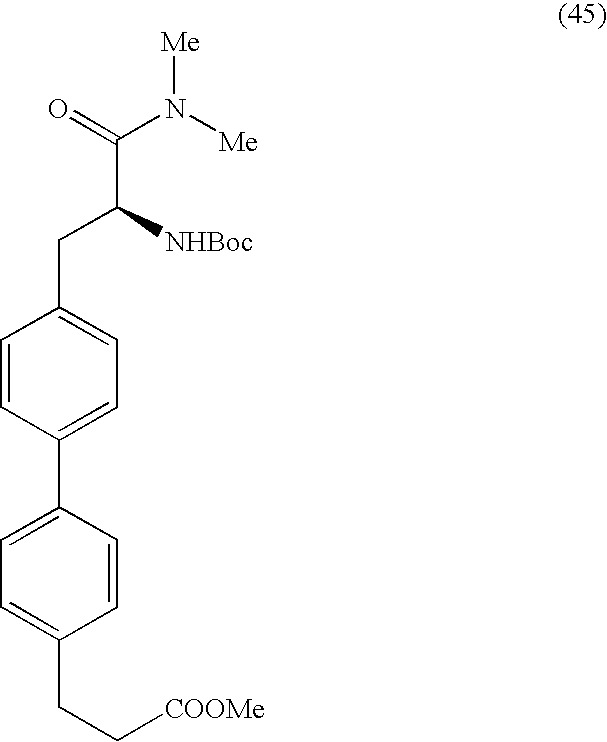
C1=CC(C2=CC=C(CC[COOMe])C=C2)=CC=C1CC(C(N([Me])[Me])=O)[NHBoc]
